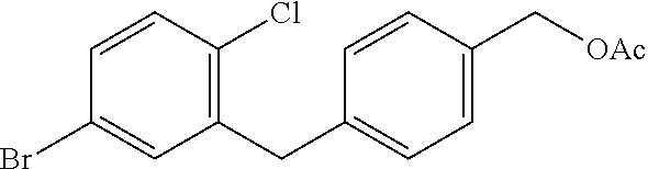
C1(Br)=CC(CC2=CC=C(C[OAc])C=C2)=C(Cl)C=C1
